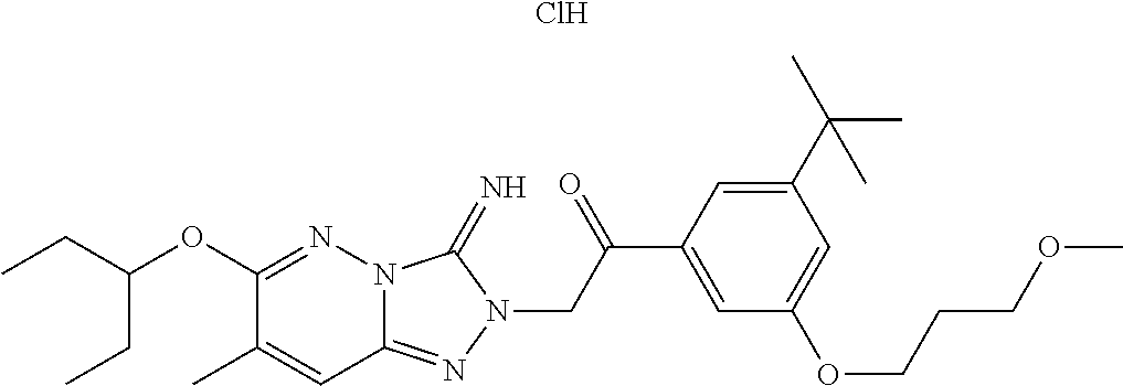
C(OC1=NN2C(=NN(CC(C3=CC(OCCCOC)=CC(C(C)(C)C)=C3)=O)C2=N)C=C1C)(CC)CC.Cl
